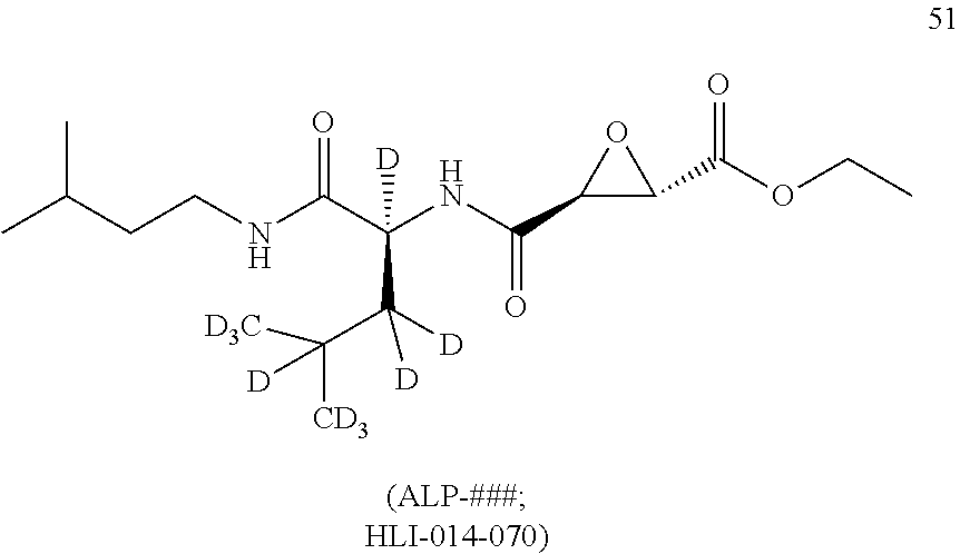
CC(CCNC(C(NC(C1C(C(OCC)=O)O1)=O)(C(C([D3C])([CD3])[D])([D])[D])[D])=O)C
